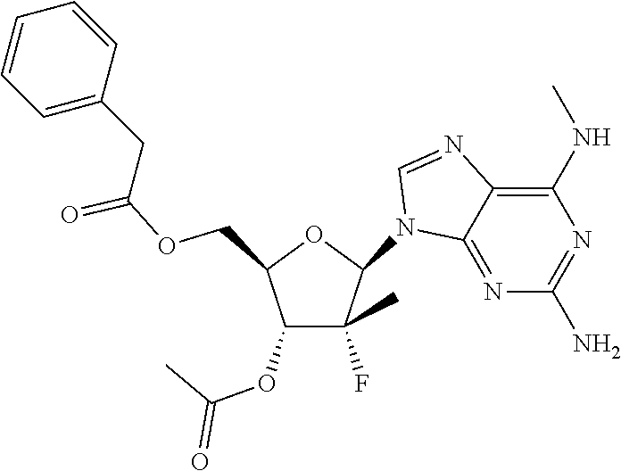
C1(N2C3=NC(N)=NC(NC)=C3N=C2)C(F)(C)C(OC(C)=O)C(COC(CC2=CC=CC=C2)=O)O1
